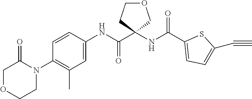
N1(C2=C(C)C=C(NC(C3(NC(C4=CC=C(C#C)S4)=O)COCC3)=O)C=C2)C(=O)COCC1
